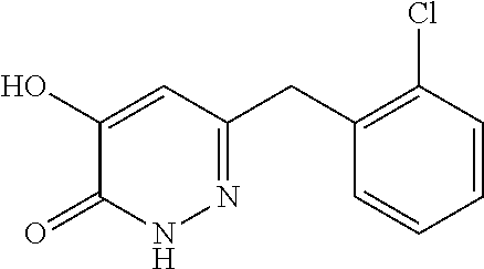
C1=CC(Cl)=C(CC2=NNC(=O)C(O)=C2)C=C1
